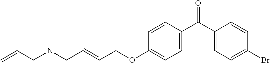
C1(C(C2=CC=C(OCC=CCN(CC=C)C)C=C2)=O)=CC=C(Br)C=C1
